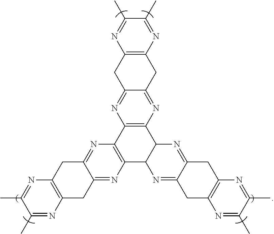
C12=C(N=C3C(=N1)CC1=C(C3)N=C(C)C(C)=N1)C1C(C3=C2N=C2C(=N3)CC3=C(C2)N=C(C)C(C)=N3)N=C2C(=N1)CC1=C(C2)N=C(C)C(C)=N1
